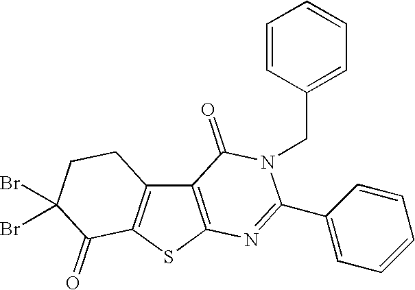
C12=C(SC3=C1CCC(Br)(Br)C3=O)N=C(C1=CC=CC=C1)N(CC1=CC=CC=C1)C2=O
